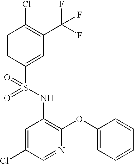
C1=CC(S(NC2=C(OC3=CC=CC=C3)N=CC(Cl)=C2)(=O)=O)=CC(C(F)(F)F)=C1Cl
